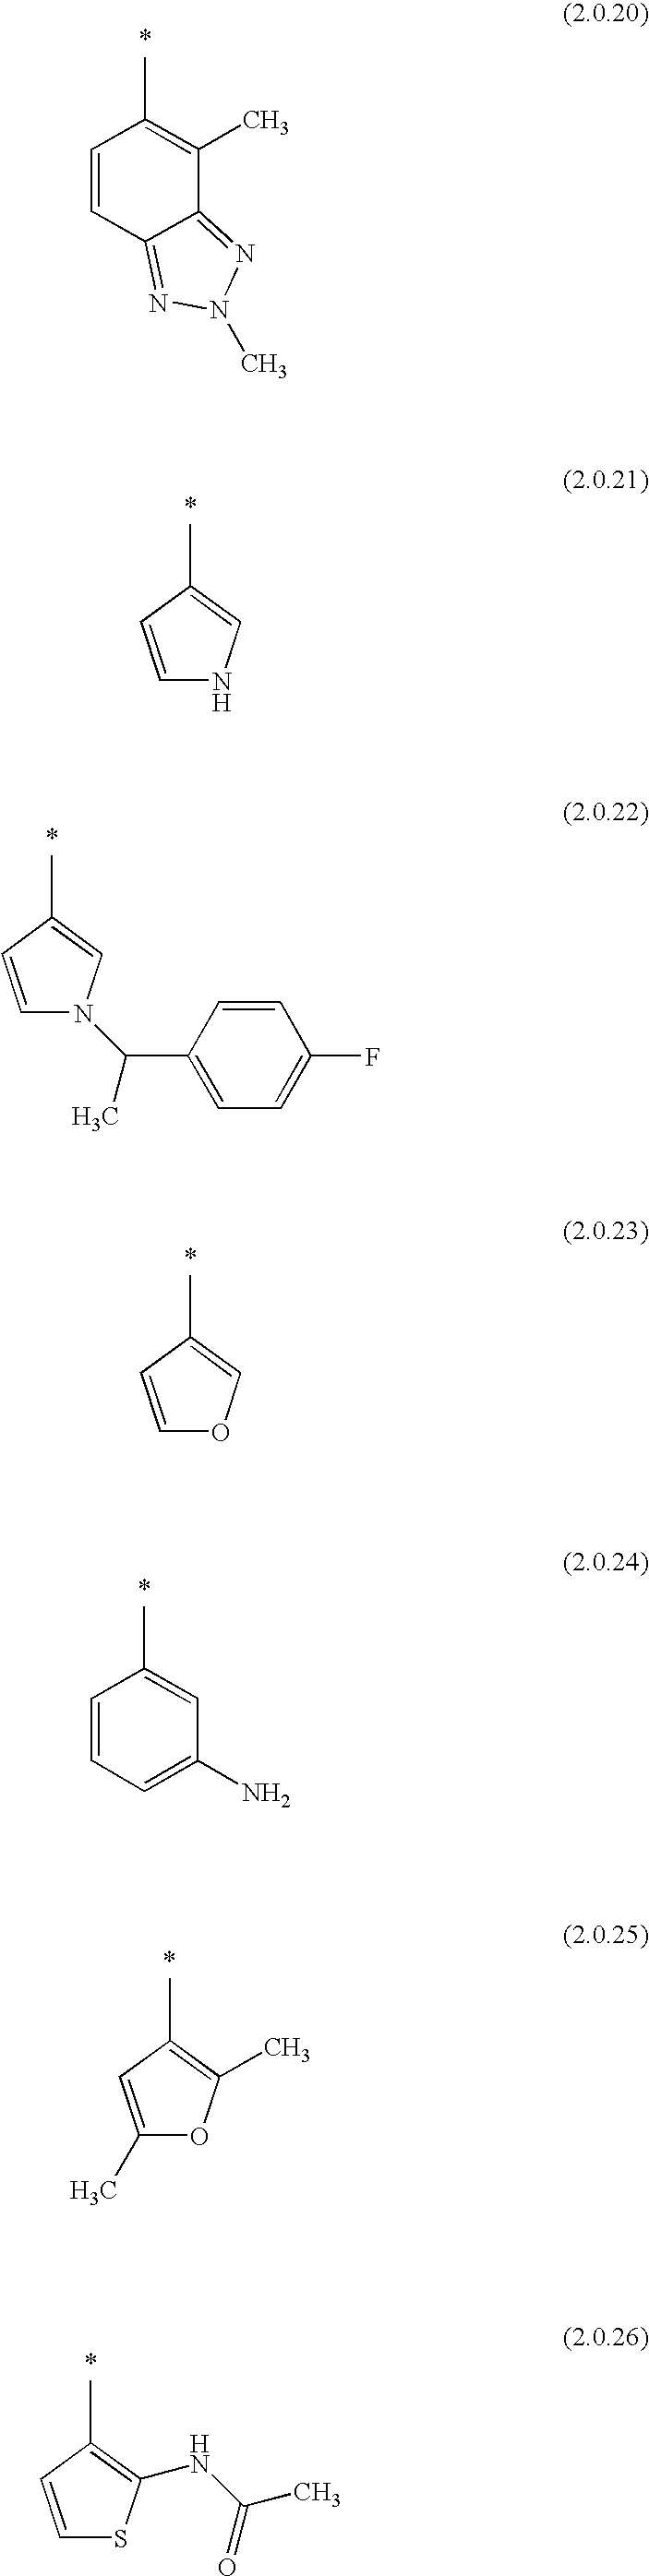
C1=CC2=NN(C)N=C2C(C)=C1C.C1=CC(C)=CN1.C1=CC(C)=CN1C(C)C1=CC=C(F)C=C1.C1=CC(C)=CO1.C1=CC=C(N)C=C1C.C1(C)=CC(C)=C(C)O1.C1=CC(C)=C(NC(=O)C)S1
